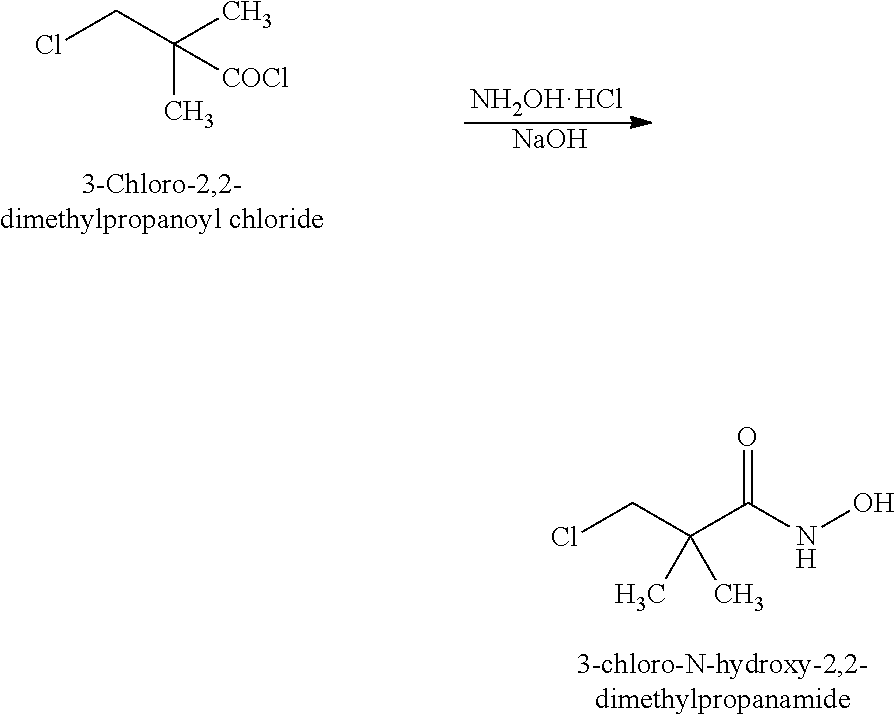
[NH2OHHCl].[NaOH].ClCC(C)(C)[COCl].ClCC(C)(C(NO)=O)C
